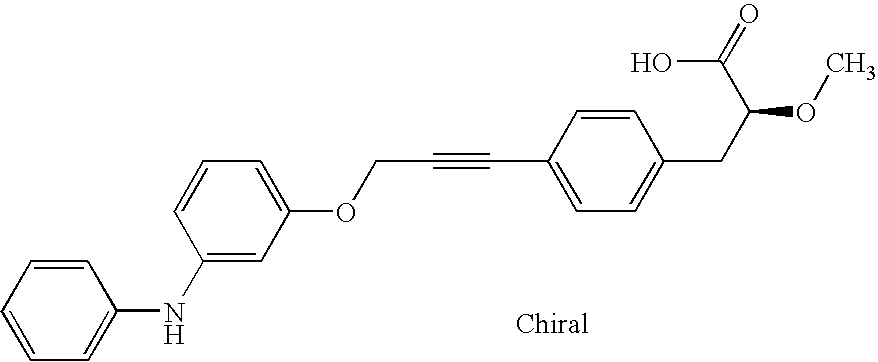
C1=C(OCC#CC2=CC=C(CC(OC)C(=O)O)C=C2)C=C(NC2=CC=CC=C2)C=C1
